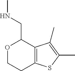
O1CCC2=C(C1CNC)C(C)=C(C)S2
